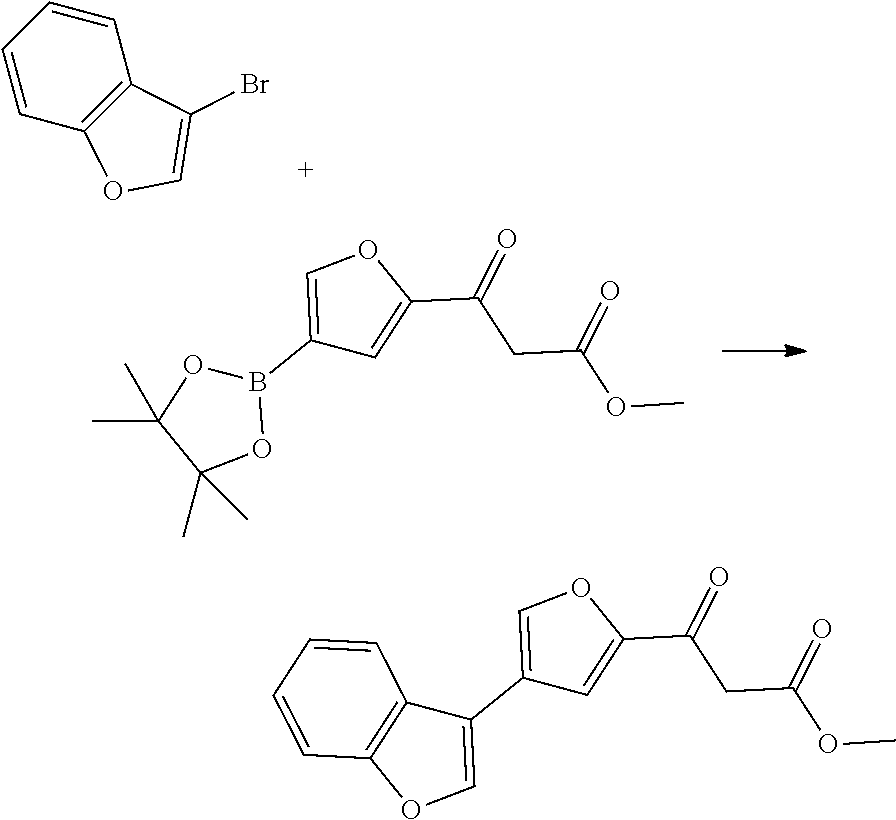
C1=CC=CC2=C1C(Br)=CO2.C1(B2OC(C)(C)C(C)(C)O2)=COC(C(CC(=O)OC)=O)=C1.C1(C2=COC3=C2C=CC=C3)=COC(C(CC(=O)OC)=O)=C1
